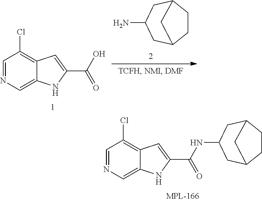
C1CC2CC(N)CC1C2.C1=NC=C2C(=C1Cl)C=C(C(O)=O)N2.C1=NC=C2C(=C1Cl)C=C(C(=O)NC1CC3CCC(C1)C3)N2
